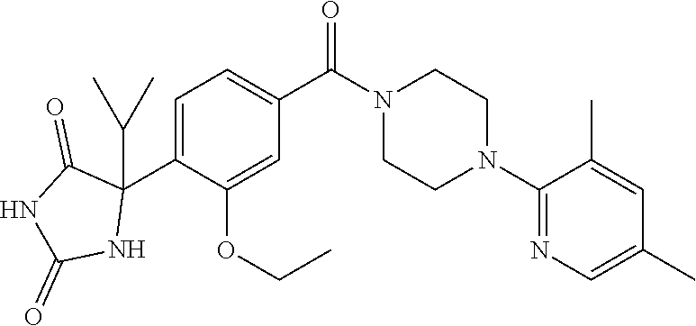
C1=C(C2(C(C)C)C(=O)NC(=O)N2)C(OCC)=CC(C(N2CCN(C3=NC=C(C)C=C3C)CC2)=O)=C1
